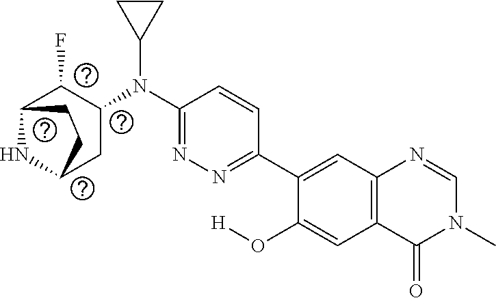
C1(C2=CC3=C(C=C2O[H])C(=O)N(C)C=N3)=NN=C(N(C2C(F)C3NC(C2)CC3)C2CC2)C=C1
